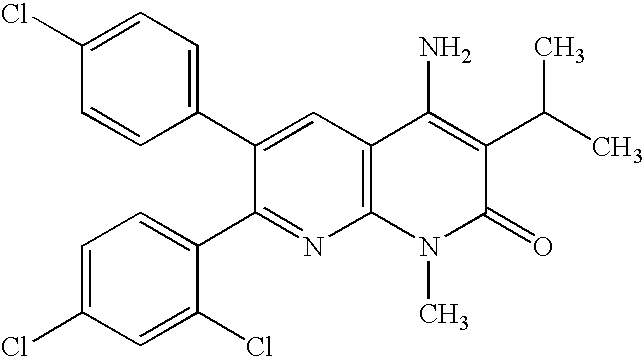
C1=CC(C2=CC3=C(N=C2C2=CC=C(Cl)C=C2Cl)N(C)C(=O)C(C(C)C)=C3N)=CC=C1Cl
